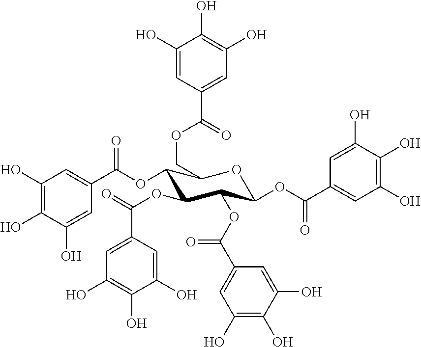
C1(O)=C(O)C(O)=CC(C(=O)OC2C(OC(=O)C3=CC(O)=C(O)C(O)=C3)C(OC(C3=CC(O)=C(O)C(O)=C3)=O)C(OC(C3=CC(O)=C(O)C(O)=C3)=O)OC2COC(=O)C2=CC(O)=C(O)C(O)=C2)=C1
